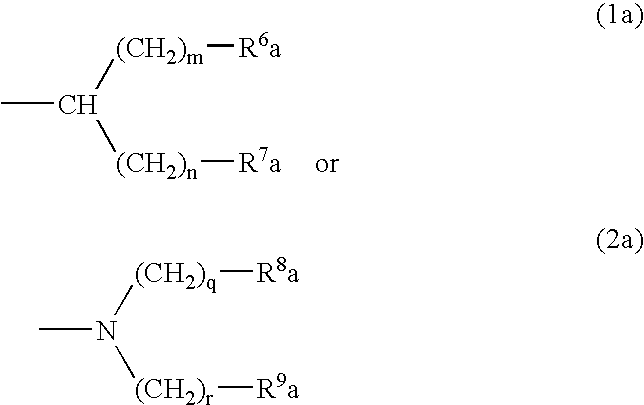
CC([(CH2)m][R6a])[(CH2)n][R7a].[(CH2)q]([R8a])N([(CH2)r][R9a])C
